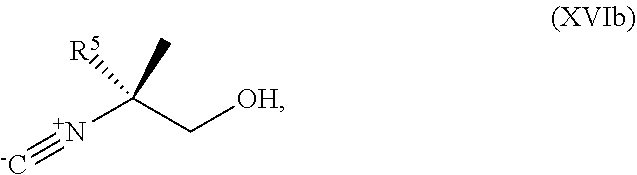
[N+](C(C[OH])(C)[R5])#[-C]
